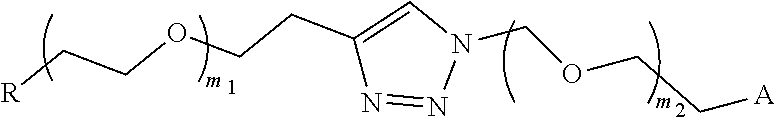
C1(CCOCC[R])=CN(COCC[A])N=N1
